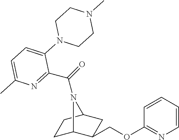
C1C2C(COC3=NC=CC=C3)CC(C1)N2C(=O)C1=NC(C)=CC=C1N1CCN(C)CC1
